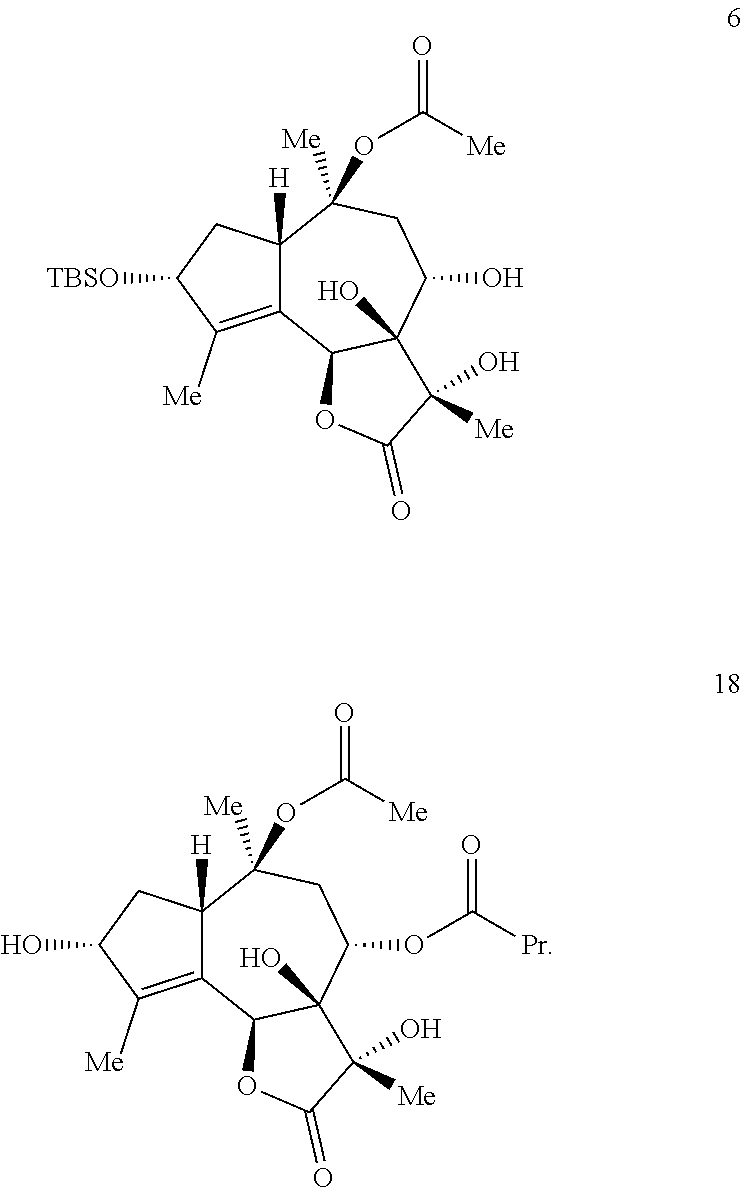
C12=C([Me])C([TBSO])CC1([H])C(OC(=O)[Me])([Me])CC(O)C1(O)C2OC(=O)C1(O)[Me].C12=C([Me])C(O)CC1([H])C(OC(=O)[Me])([Me])CC(OC([Pr])=O)C1(O)C2OC(=O)C1(O)[Me]
